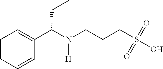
C1=CC=CC(C(N(CCCS(O)(=O)=O)[H])CC)=C1
